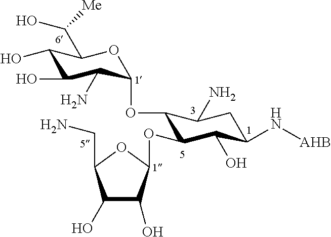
C1(O)C(O)C(OC2C(O)C(N[AHB])CC(N)C2OC2C(N)C(O)C(O)C(C(O)[Me])O2)OC1CN
